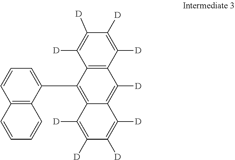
C1([D])=C([D])C([D])=C([D])C2=C1C(C1=CC=CC3=C1C=CC=C3)=C1C([D])=C([D])C([D])=C([D])C1=C2[D]
